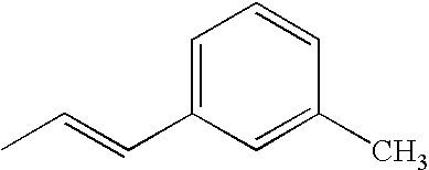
C1=C(C=CC)C=C(C)C=C1
